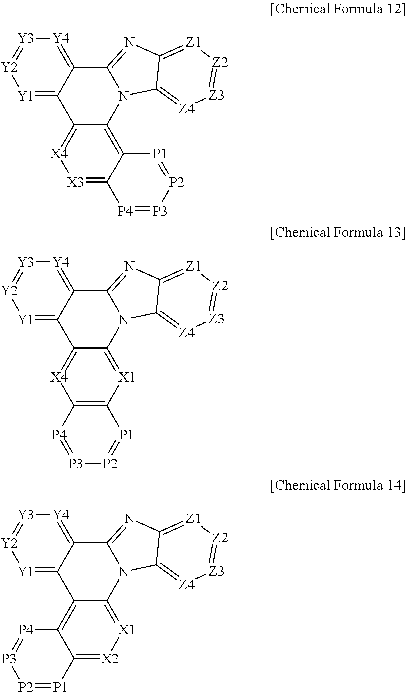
[Y1]1=C2C(=[Y4][Y3]=[Y2]1)C1=NC3=[Z1][Z2]=[Z3][Z4]=C3N1C1=C3C(=[X3][X4]=C21)[P4]=[P3][P2]=[P1]3.[Y1]1=C2C(=[Y4][Y3]=[Y2]1)C1=NC3=[Z1][Z2]=[Z3][Z4]=C3N1C1=[X1]C3=C([X4]=C21)[P4]=[P3][P2]=[P1]3.[Y1]1=C2C(=[Y4][Y3]=[Y2]1)C1=NC3=[Z1][Z2]=[Z3][Z4]=C3N1C1=[X1][X2]=C3C(=C21)[P4]=[P3][P2]=[P1]3
